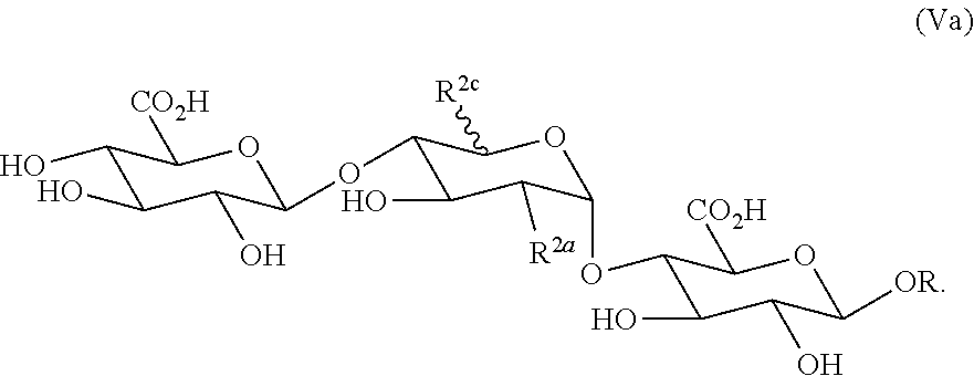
C1(OC2C([R2a])C(O)C(OC3C(O)C(O)C(O)C([CO2H])O3)C([R2c])O2)C(O)C(O)C([OR])OC1[CO2H]
